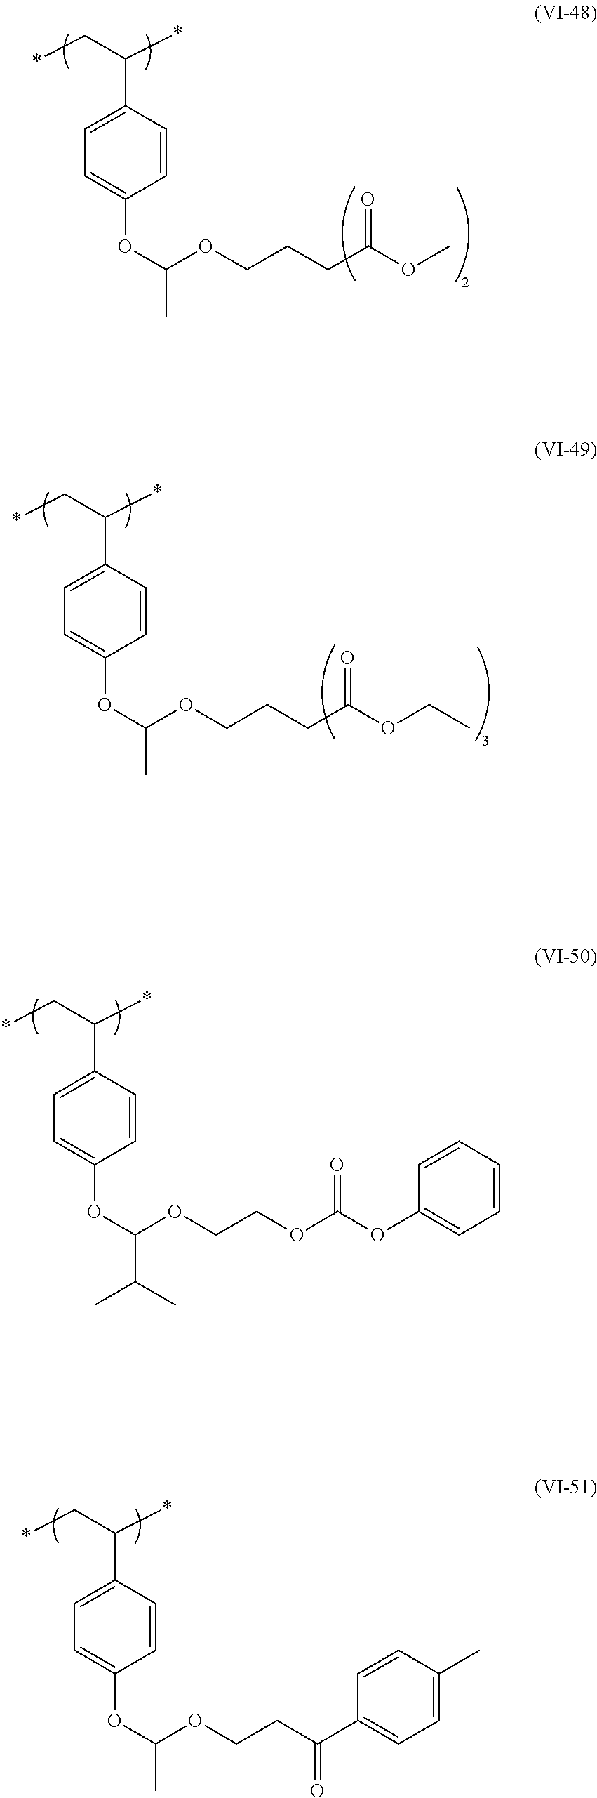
*CC(*)C1=CC=C(OC(OCCOC(OC2=CC=CC=C2)=O)C(C)C)C=C1.*CC(*)C1=CC=C(OC(OCCCC(OC)=O)C)C=C1.*CC(*)C1=CC=C(OC(OCCCC(OCC)=O)C)C=C1.*CC(*)C1=CC=C(OC(OCCC(=O)C2=CC=C(C)C=C2)C)C=C1
